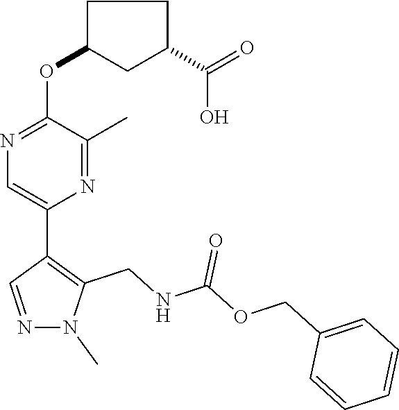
C1C(OC2=NC=C(C3=C(CNC(=O)OCC4=CC=CC=C4)N(C)N=C3)N=C2C)CC(C(=O)O)C1
